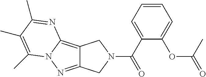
C12=C3N(N=C1CN(C(=O)C1=CC=CC=C1OC(=O)C)C2)C(C)=C(C)C(C)=N3
